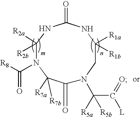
C1([R1a])([R1b])CN(C(C(=O)[L])([R5a])[R5b])C(=O)C([R7a])([R7b])N(C([R8])=O)C([R2a])([R2b])NC(=O)N1
